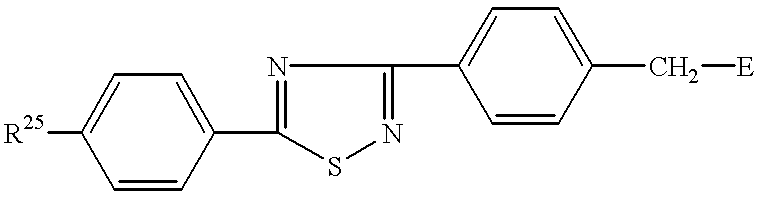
[R25]C1=CC=C(C2=NC(C3=CC=C(C[E])C=C3)=NS2)C=C1
